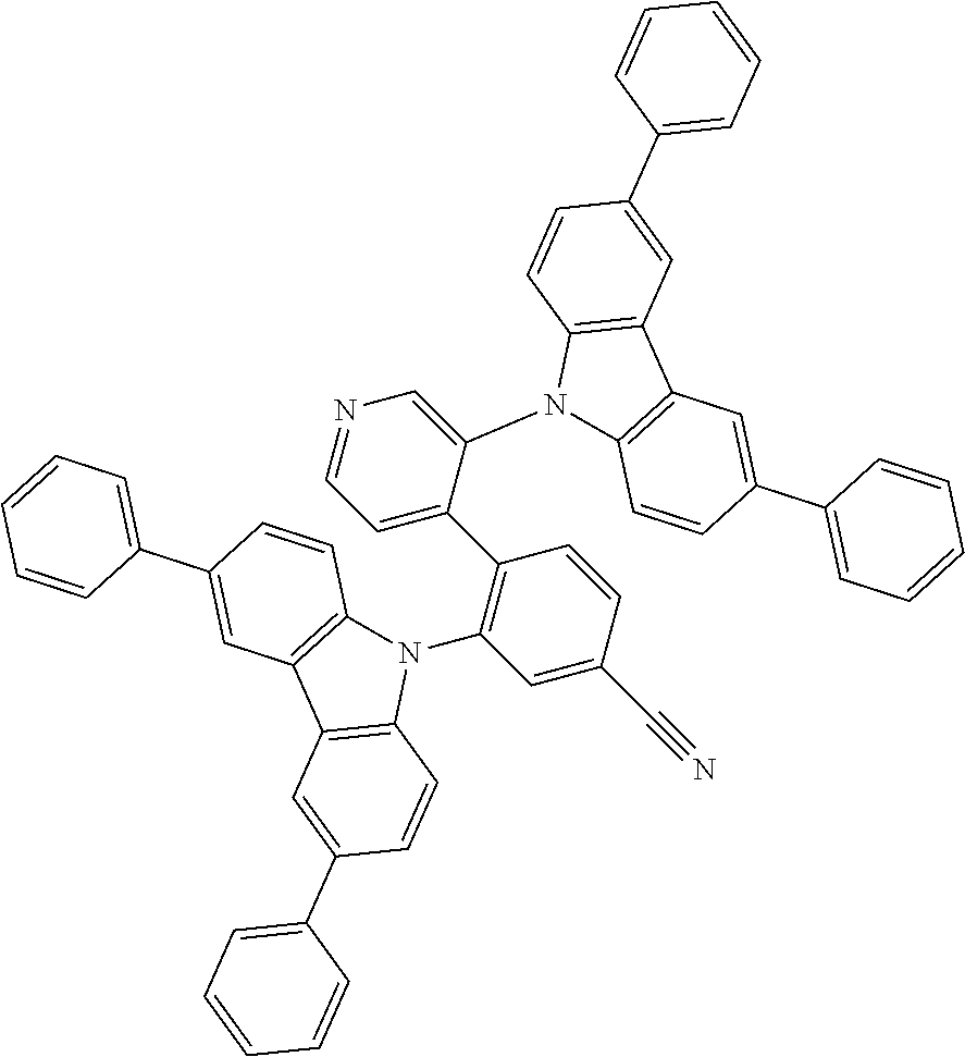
C1(N2C3=C(C4=C2C=CC(C2=CC=CC=C2)=C4)C=C(C2=CC=CC=C2)C=C3)=CN=CC=C1C1=C(N2C3=C(C4=C2C=CC(C2=CC=CC=C2)=C4)C=C(C2=CC=CC=C2)C=C3)C=C(C#N)C=C1
